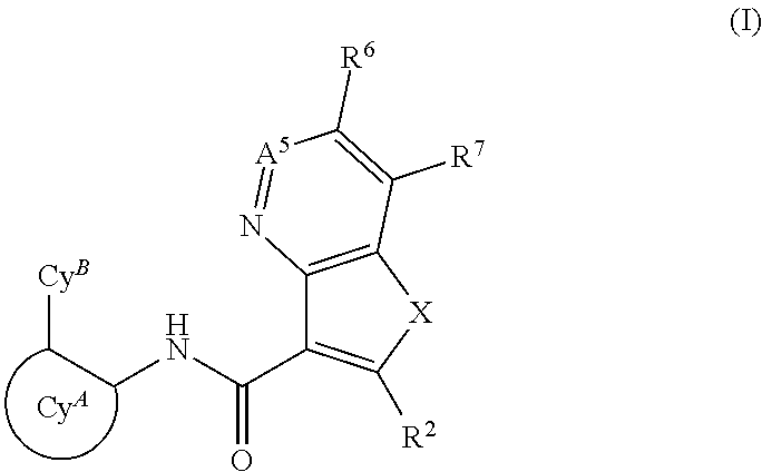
C(CNC(C1=C([R2])[X]C2=C1N=[A5]C([R6])=C2[R7])=O)[CyB].[CyA]
